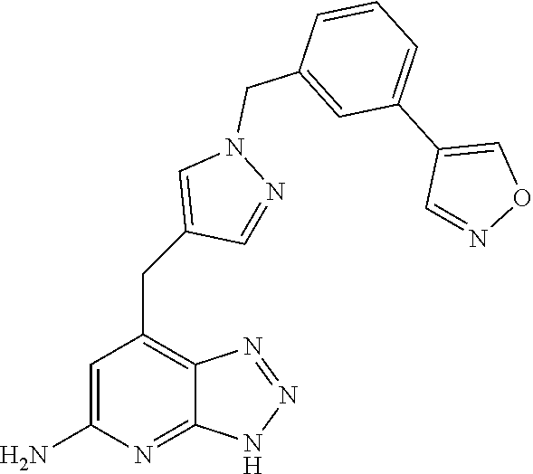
C1=C(N)N=C2C(=C1CC1=CN(CC3=CC(C4=CON=C4)=CC=C3)N=C1)N=NN2
